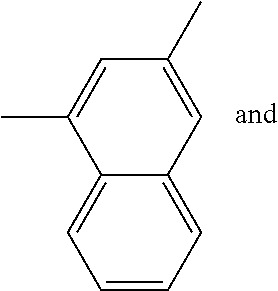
C1=C2C(=CC=C1)C(C)=CC(C)=C2
